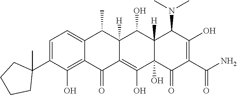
C1=C(C2(C)CCCC2)C(O)=C2C(=C1)C(C)C1([H])C(=C(O)C3(O)C([H])(C1O)C(N(C)C)C(O)=C(C(N)=O)C3=O)C2=O
